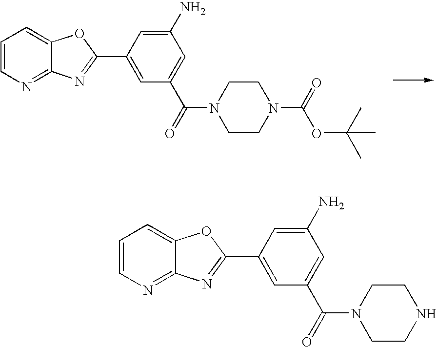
C1=CC=C2C(=N1)N=C(C1=CC(C(N3CCN(C(OC(C)(C)C)=O)CC3)=O)=CC(N)=C1)O2.C1=CC=C2C(=N1)N=C(C1=CC(C(N3CCNCC3)=O)=CC(N)=C1)O2
